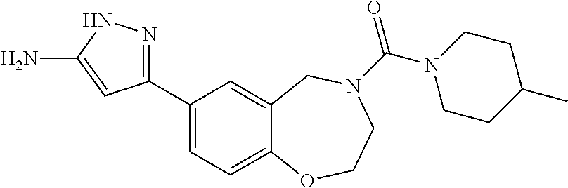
C1(C2=CC=C3C(=C2)CN(C(N2CCC(C)CC2)=O)CCO3)=NNC(N)=C1
